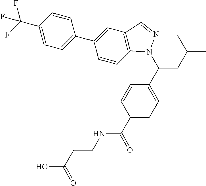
C1(C(CC(C)C)N2C3=C(C=C(C4=CC=C(C(F)(F)F)C=C4)C=C3)C=N2)=CC=C(C(NCCC(O)=O)=O)C=C1
